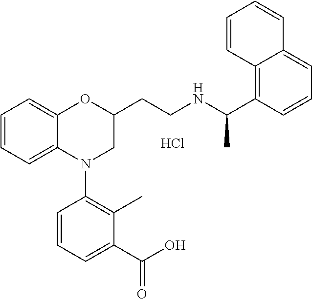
Cl.C1=CC=C2C(=C1)OC(CCNC(C1=C3C(=CC=C1)C=CC=C3)C)CN2C1=C(C)C(C(O)=O)=CC=C1
